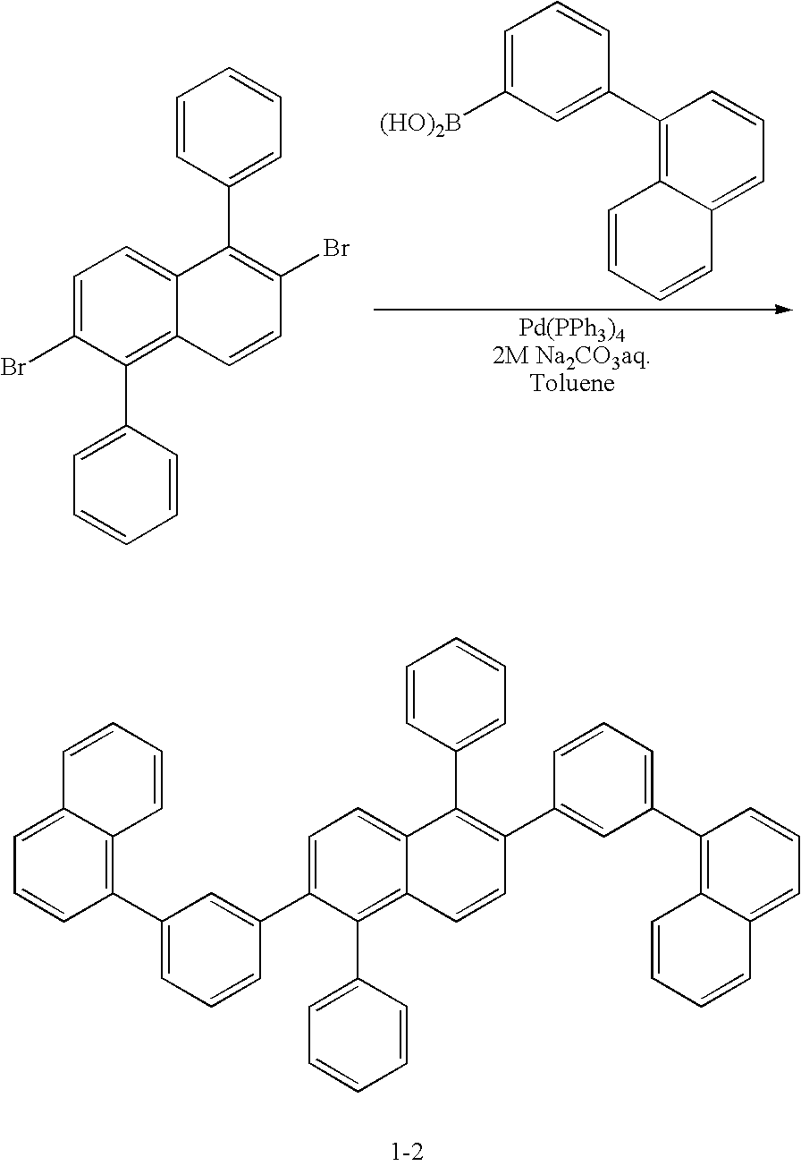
C1=C2C(=C(C3=CC=CC(C4=CC=C5C(=C4C4=CC=CC=C4)C=CC(C4=CC(C6=C7C(=CC=C6)C=CC=C7)=CC=C4)=C5C4=CC=CC=C4)=C3)C=C1)C=CC=C2.C1=C(Br)C(C2=CC=CC=C2)=C2C(=C1)C(C1=CC=CC=C1)=C(Br)C=C2.C1=CC2=CC=CC(C3=CC([(HO)2B])=CC=C3)=C2C=C1
